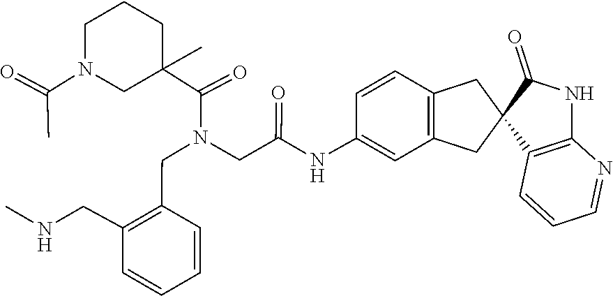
C1C(C(=O)N(CC2=C(CNC)C=CC=C2)CC(=O)NC2=CC3=C(C=C2)CC2(C(=O)NC4=C2C=CC=N4)C3)(C)CCCN1C(=O)C
